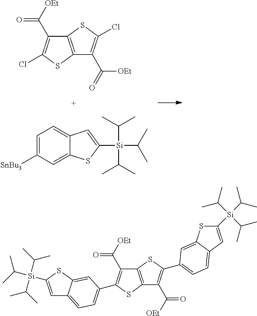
C1=C([SnBu3])C=C2C(=C1)C=C([Si](C(C)C)(C(C)C)C(C)C)S2.C12=C(SC(Cl)=C1C(=O)[OEt])C(C(=O)[OEt])=C(Cl)S2.C12=C(SC(C3=CC=C4C=C([Si](C(C)C)(C(C)C)C(C)C)SC4=C3)=C1C(=O)[OEt])C(C(=O)[OEt])=C(C1=CC=C3C(=C1)SC([Si](C(C)C)(C(C)C)C(C)C)=C3)S2
